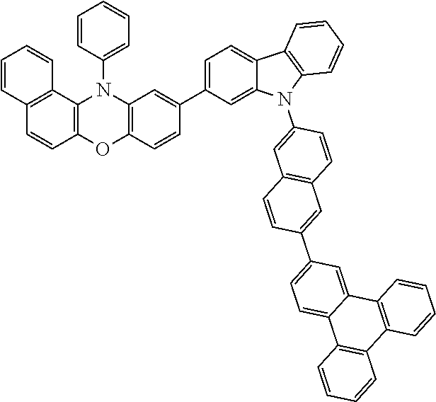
C1=C(C2=CC3=C(C=C2)OC2=C(N3C3=CC=CC=C3)C3=C(C=C2)C=CC=C3)C=C2C(=C1)C1=C(N2C2=CC3=C(C=C2)C=C(C2=CC=C4C(=C2)C2=C(C5=C4C=CC=C5)C=CC=C2)C=C3)C=CC=C1
